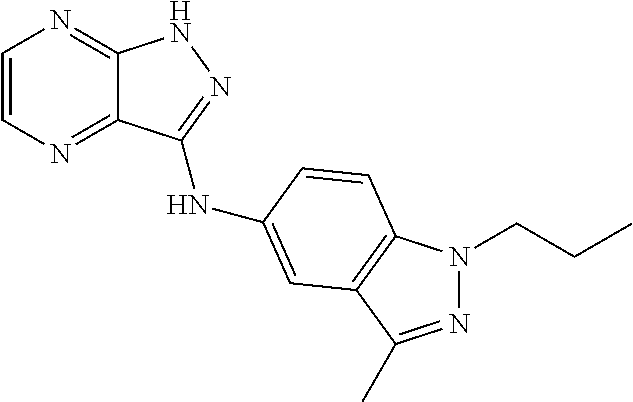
C1=CN=C2C(=N1)NN=C2NC1=CC2=C(N(CCC)N=C2C)C=C1
